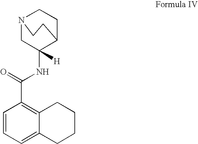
N12CC(NC(C3=C4CCCCC4=CC=C3)=O)([H])C(CC1)CC2
